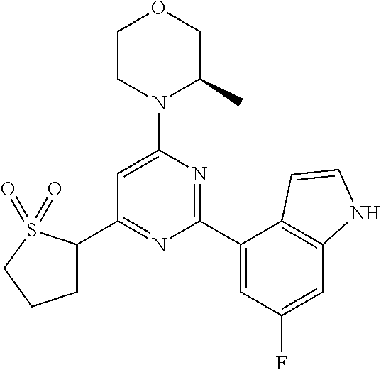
C1(C2=NC(C3=CC(F)=CC4=C3C=CN4)=NC(N3C(C)COCC3)=C2)CCCS1(=O)=O
